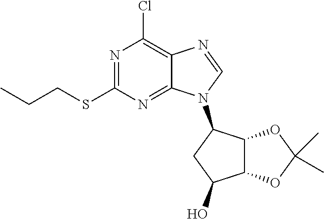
C12=NC(SCCC)=NC(Cl)=C1N=CN2C1CC(O)C2C1OC(C)(C)O2
